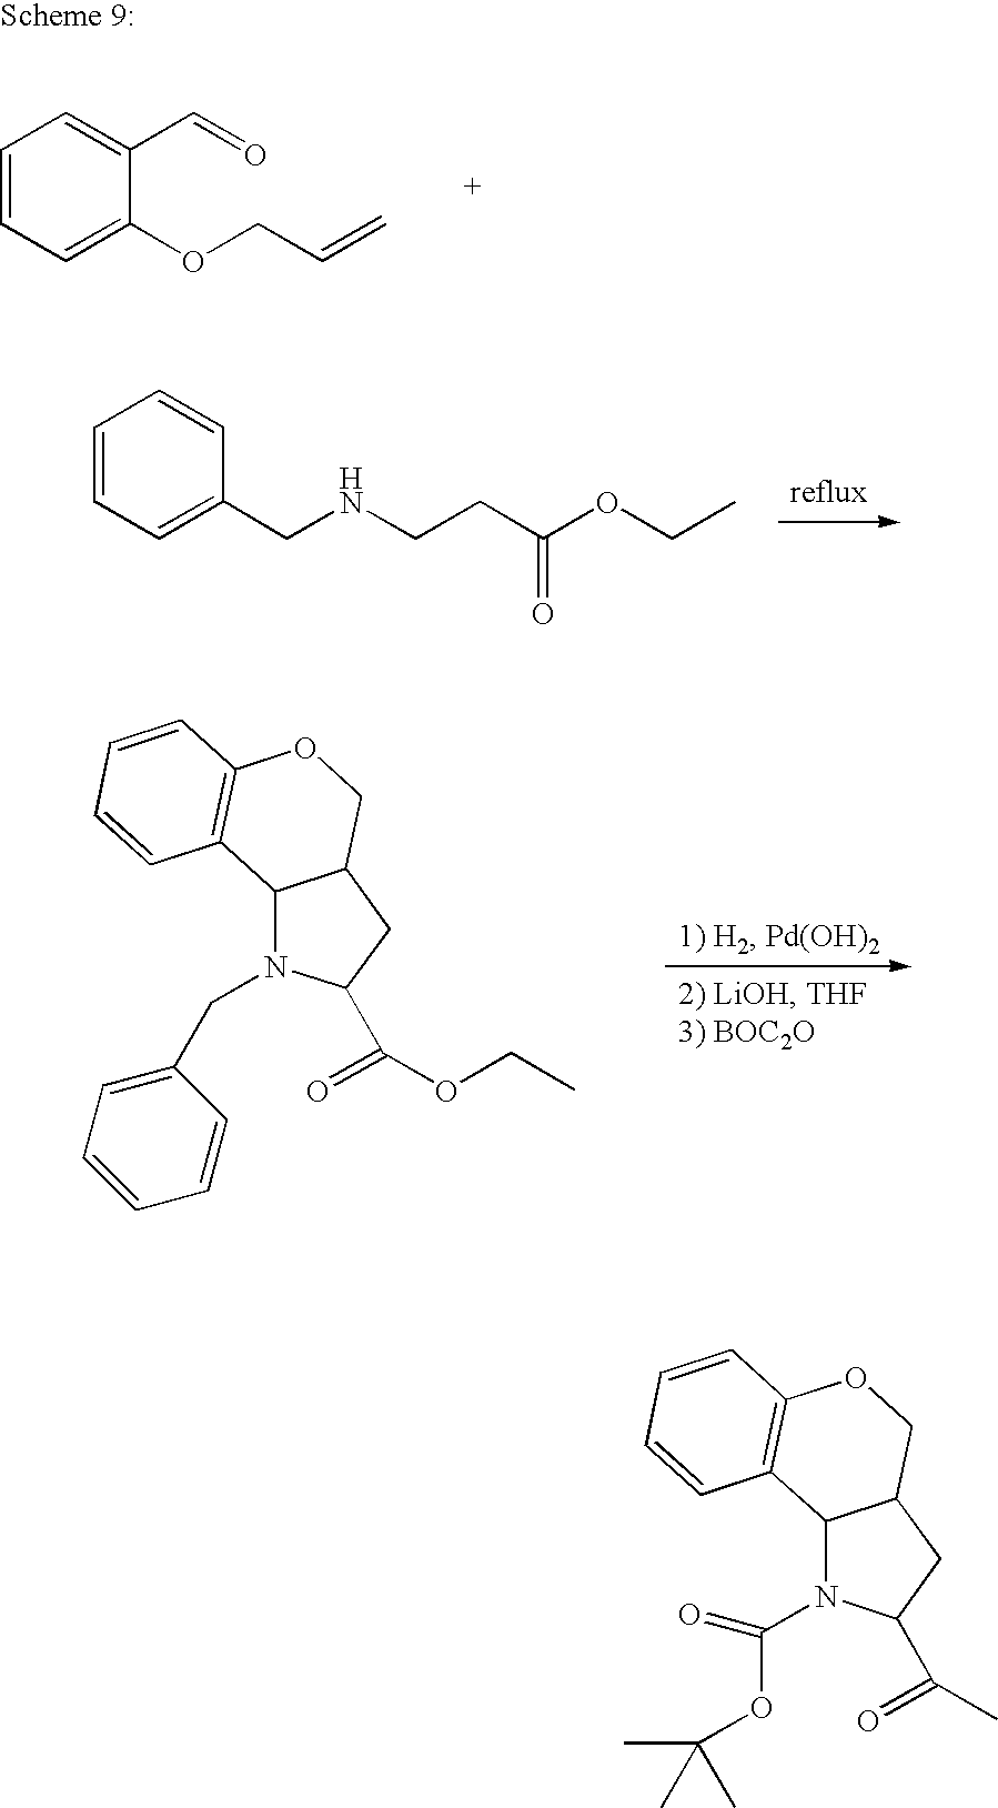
C1=CC=C(OCC=C)C(C=O)=C1.C1=CC=C(CNCCC(OCC)=O)C=C1.C12N(CC3=CC=CC=C3)C(C(OCC)=O)CC1COC1=C2C=CC=C1.C12N(C(=O)OC(C)(C)C)C(C(C)=O)CC1COC1=C2C=CC=C1
